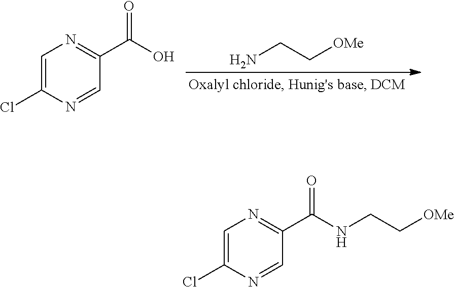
NCC[OMe].C1=C(Cl)N=CC(C(=O)O)=N1.C1=C(Cl)N=CC(C(=O)NCC[OMe])=N1
